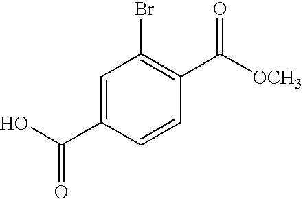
OC(C1=CC(Br)=C(C([OCH3])=O)C=C1)=O
